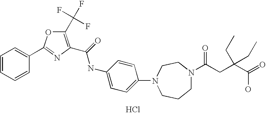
Cl.C1=CC=CC(C2=NC(C(=O)NC3=CC=C(N4CCCN(C(CC(C(=O)O)(CC)CC)=O)CC4)C=C3)=C(C(F)(F)F)O2)=C1
